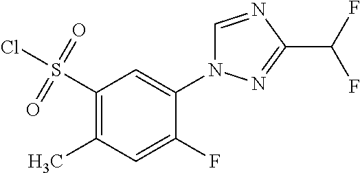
ClS(C1=C(C)C=C(F)C(N2C=NC(C(F)F)=N2)=C1)(=O)=O
